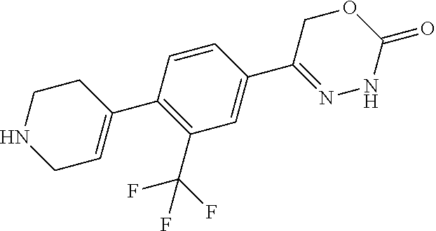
C1=CC(C2=CCNCC2)=C(C(F)(F)F)C=C1C1=NNC(=O)OC1
